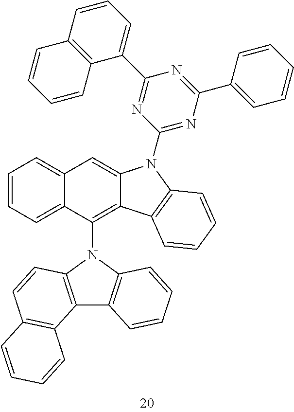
C1=CC2=C(C(C3=NC(N4C5=CC6=CC=CC=C6C(N6C7=C(C8=C6C=CC=C8)C6=C(C=C7)C=CC=C6)=C5C5=C4C=CC=C5)=NC(C4=CC=CC=C4)=N3)=C1)C=CC=C2
